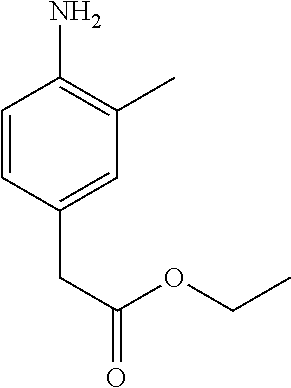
C1=CC(CC(OCC)=O)=CC(C)=C1N
